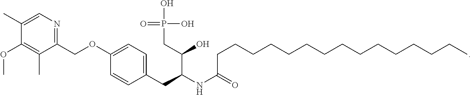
C1(C)=CN=C(COC2=CC=C(CC(NC(CCCCCCCCCCCCCCC)=O)C(CP(O)(O)=O)O)C=C2)C(C)=C1OC
